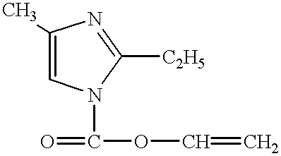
CC1=CN(C(=O)OC=C)C([C2H5])=N1
